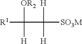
C([R1])(C([SO3M])([H])[H])([OR2])[H]
